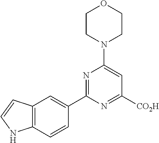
N1=C(C2=CC3=C(C=C2)NC=C3)N=C([CO2H])C=C1N1CCOCC1
